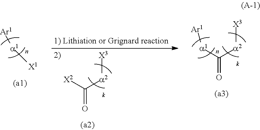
[Ar1][a1][X1].[X3][a2]C([X2])=O.[X3][a2]C([a1][Ar1])=O
